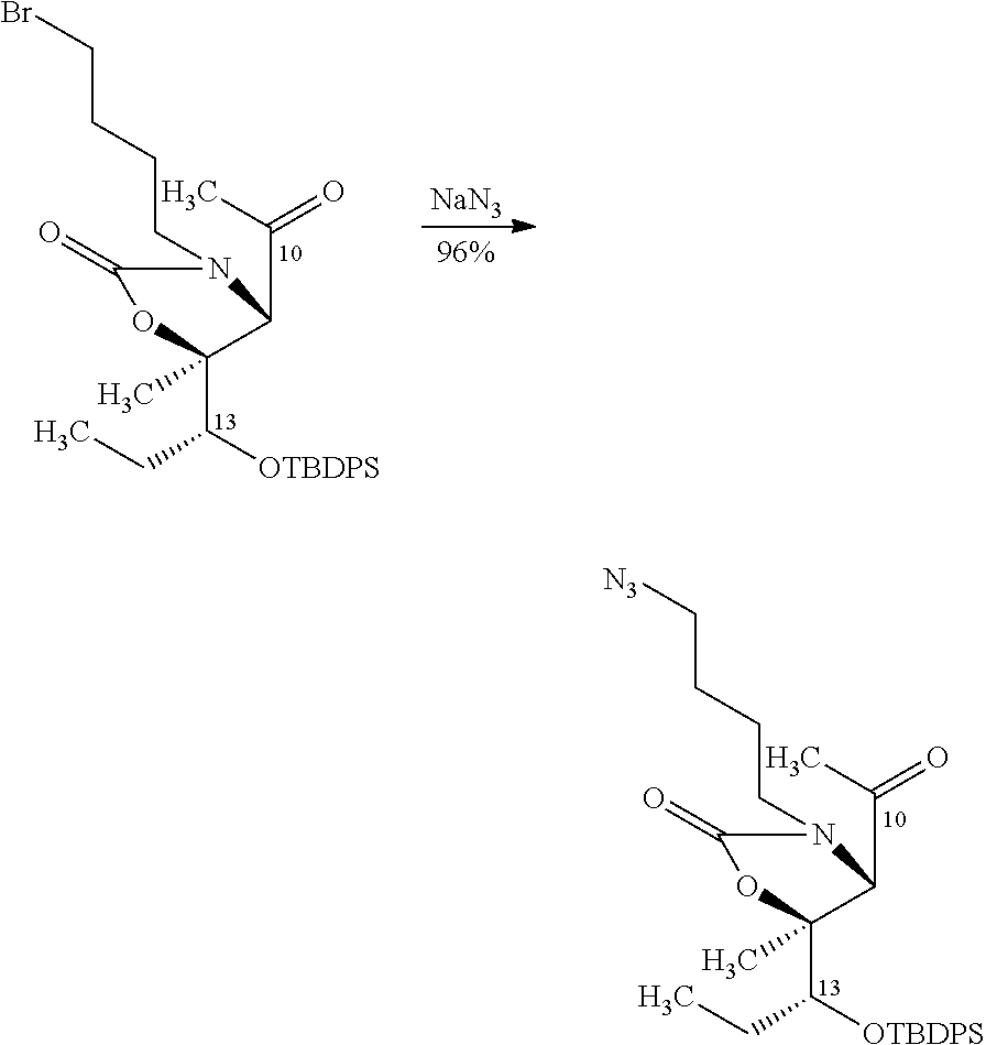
C(C1N(CCCC[N3])C(=O)OC1(C(CC)[OTBDPS])C)(=O)C.C(C1N(CCCCBr)C(=O)OC1(C(CC)[OTBDPS])C)(=O)C.[NaN3]
